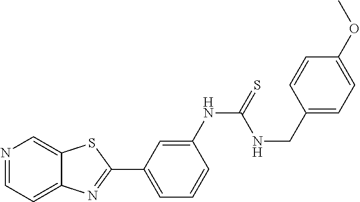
C1=C(NC(=S)NCC2=CC=C(OC)C=C2)C=CC=C1C1=NC2=CC=NC=C2S1
